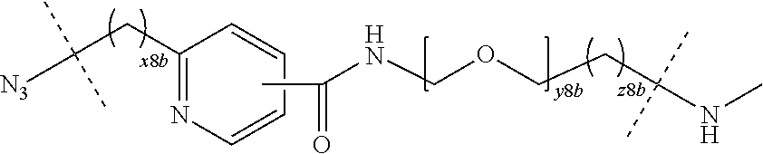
[N3]C(CC1=NC=CC=C1)(C)C.N(COCCC(NC)(C)C)C(C)=O
